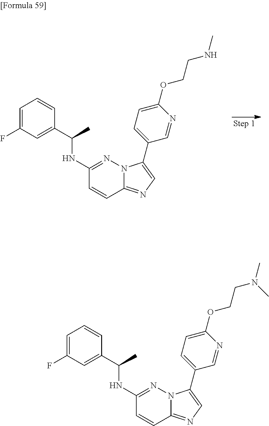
C1=C(F)C=C(C(NC2=NN3C(=NC=C3C3=CC=C(OCCNC)N=C3)C=C2)C)C=C1.C1=C(F)C=C(C(NC2=NN3C(=NC=C3C3=CC=C(OCCN(C)C)N=C3)C=C2)C)C=C1
